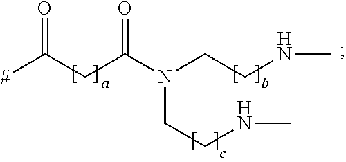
[#]C(CC(N(CCNC)CCNC)=O)=O
